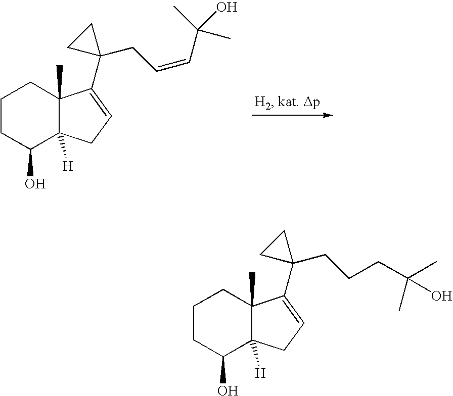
C1CC(O)C2([H])C(C)(C1)C(C1(CC=CC(O)(C)C)CC1)=CC2.C1CC(O)C2([H])C(C)(C1)C(C1(CCCC(C)(O)C)CC1)=CC2
